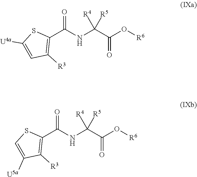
C1([U4a])=CC([R3])=C(C(=O)NC(C(=O)O[R6])([R4])[R5])S1.C(C(=O)O[R6])(NC(C1=C([R3])C([U5a])=CS1)=O)([R4])[R5]
